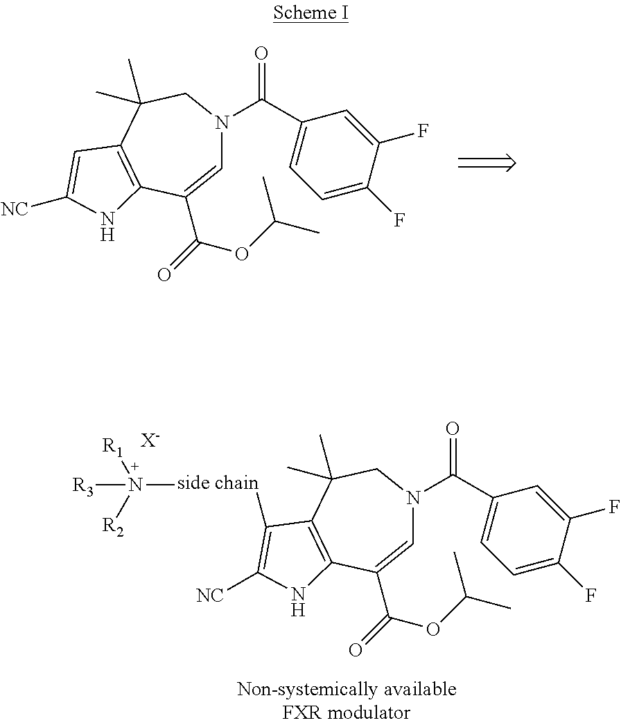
C1=C(C(=O)OC(C)C)C2=C(C(C)(C)CN1C(C1=CC=C(F)C(F)=C1)=O)C=C([NC])N2.[X-].C1=C(C(=O)OC(C)C)C2=C(C(C)(C)CN1C(C1=CC=C(F)C(F)=C1)=O)C([side chain]N([R2])([R3])[R1])=C([NC])N2
